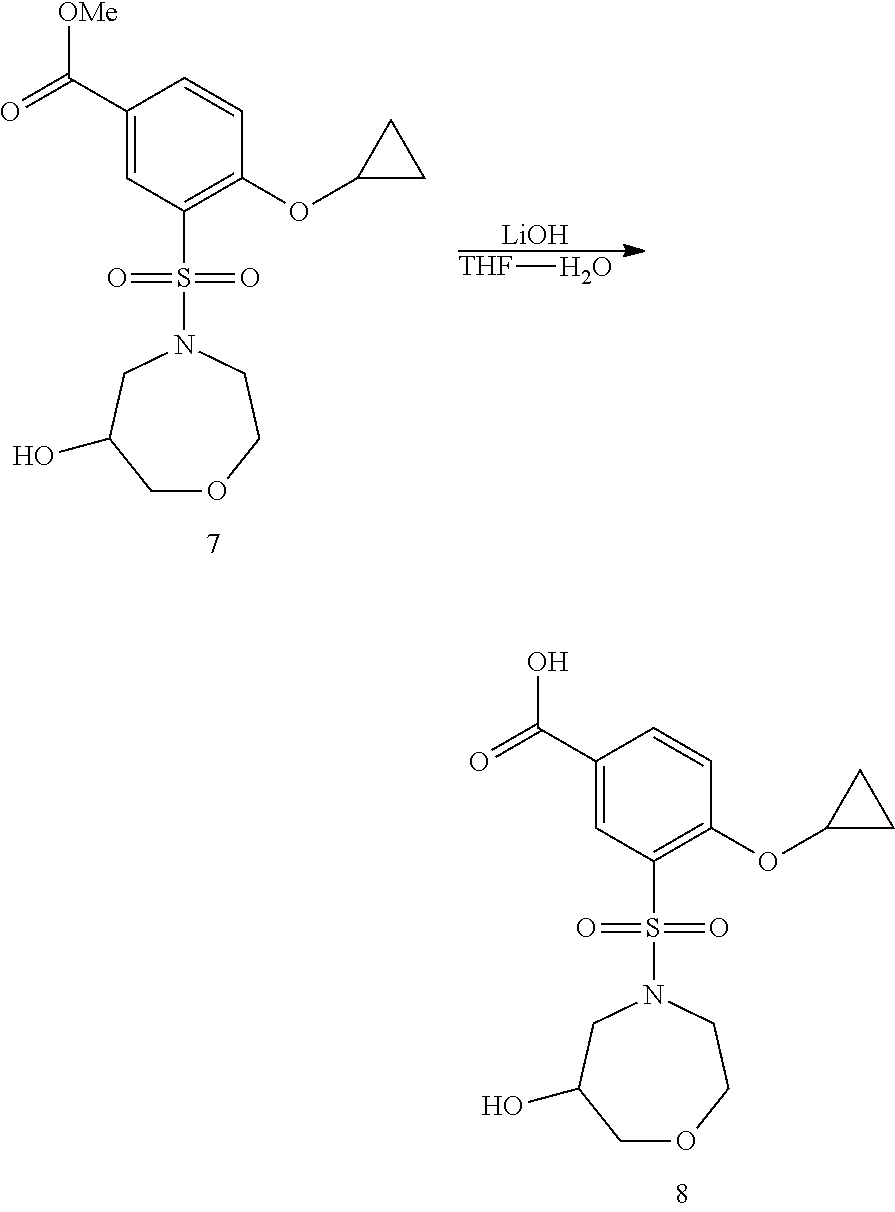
C1(C(=O)O)=CC(S(=O)(=O)N2CCOCC(O)C2)=C(OC2CC2)C=C1.C1(C(=O)[OMe])=CC(S(=O)(=O)N2CCOCC(O)C2)=C(OC2CC2)C=C1.[LiOH].[THF]O
